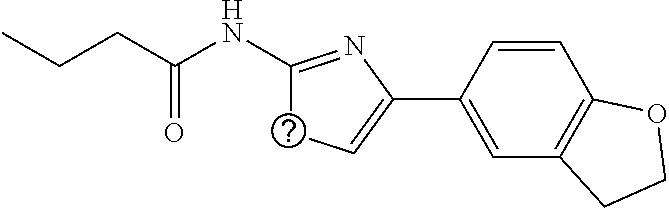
C1(NC(=O)CCC)=NC(C2=CC3=C(C=C2)OCC3)=CC1
